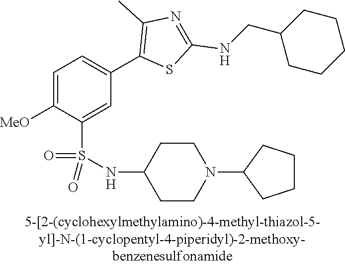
C1=C([MeO])C(S(NC2CCN(C3CCCC3)CC2)(=O)=O)=CC(C2=C(C)N=C(NCC3CCCCC3)S2)=C1
